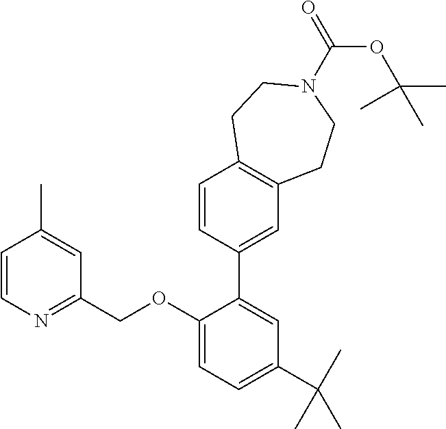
C1=CN=C(COC2=CC=C(C(C)(C)C)C=C2C2=CC3=C(C=C2)CCN(C(=O)OC(C)(C)C)CC3)C=C1C
